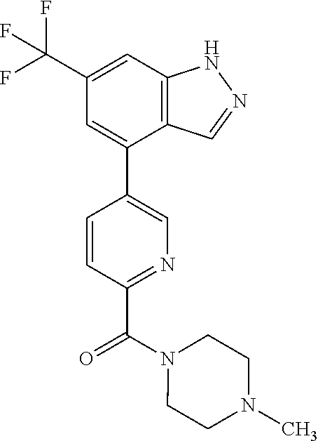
C12=C(C=C(C(F)(F)F)C=C1C1=CN=C(C(=O)N3CCN(C)CC3)C=C1)NN=C2
